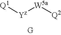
[Q1][Yz][W5a][Q2].[G]
